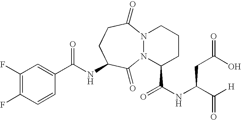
C(NC1CCC(=O)N2N(C1=O)C(C(NC(C([H])=O)CC(O)=O)=O)CCC2)(=O)C1=CC(F)=C(F)C=C1
